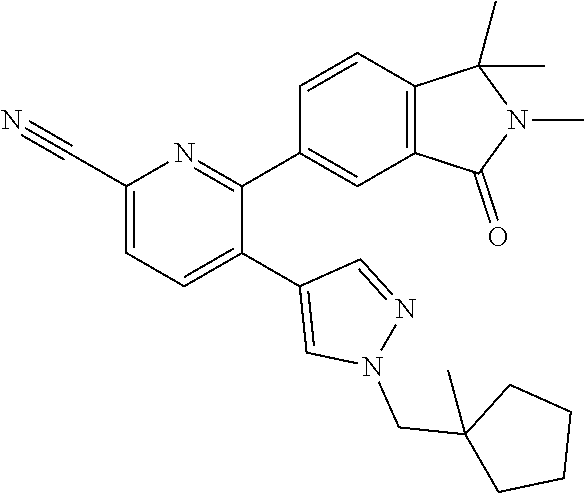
C1(C#N)=CC=C(C2=CN(CC3(C)CCCC3)N=C2)C(C2=CC3=C(C=C2)C(C)(C)N(C)C3=O)=N1
